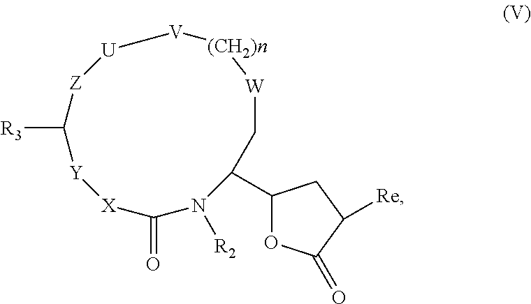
[U]1[V][(CH2)n][W]CC(C2OC(=O)C([Re])C2)N([R2])C(=O)[X][Y]C([R3])[Z]1
